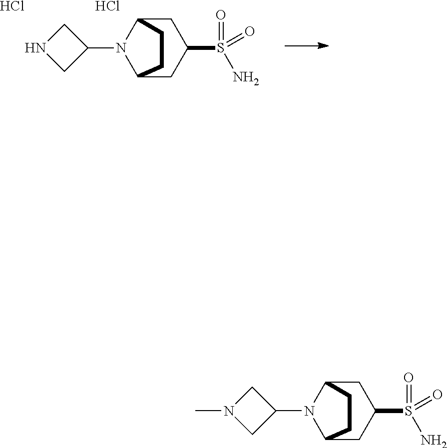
C1C2N(C3CN(C)C3)C(CC1S(=O)(N)=O)CC2.Cl.Cl.C1C2N(C3CNC3)C(CC1S(=O)(N)=O)CC2
